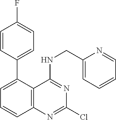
C1(C2=CC=CC3=C2C(NCC2=CC=CC=N2)=NC(Cl)=N3)=CC=C(F)C=C1
